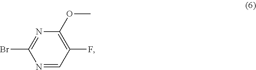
N1=CC(F)=C(OC)N=C1Br
